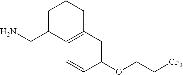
C1(OCC[CF3])=CC2=C(C=C1)C(CN)CCC2
